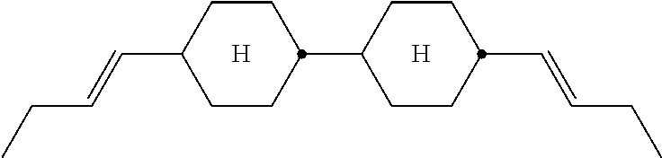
[H].C1CC(C=CCC)CCC1C1CCC(C=CCC)CC1.[H]
